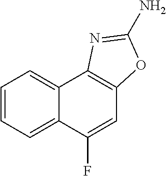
C12=CC=CC=C1C(F)=CC1=C2N=C(N)O1
